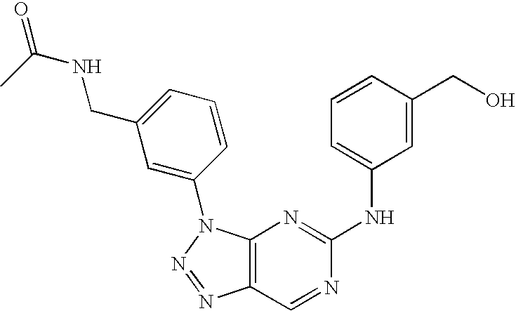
C12=C(N(C3=CC(CNC(=O)C)=CC=C3)N=N1)N=C(NC1=CC=CC(CO)=C1)N=C2
